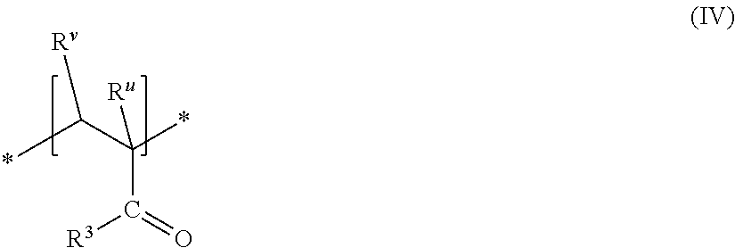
[Rv]C(C(C(=O)[R3])(*)[Ru])*
